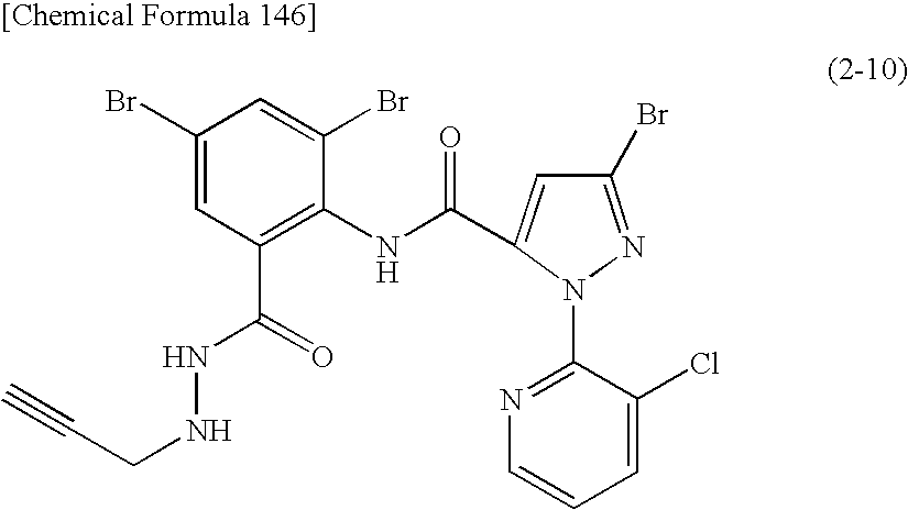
C1(Br)=CC(C(=O)NNCC#C)=C(NC(=O)C2=CC(Br)=NN2C2=NC=CC=C2Cl)C(Br)=C1
